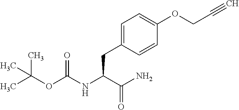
CC(OC(NC(C(N)=O)CC1=CC=C(OCC#C)C=C1)=O)(C)C
